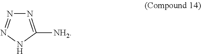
N1=C([NH2])NN=N1
